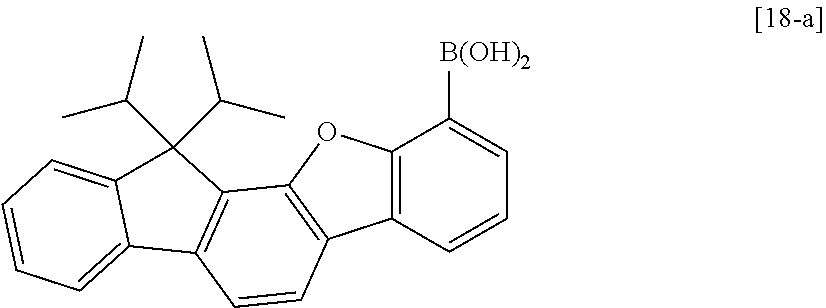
C12=C(C=CC=C1[B(OH)2])C1=C(O2)C2=C(C=C1)C1=CC=CC=C1C2(C(C)C)C(C)C
